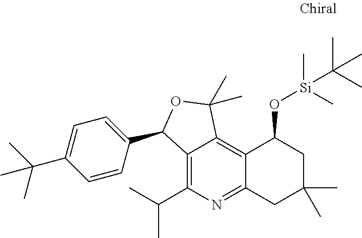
C12=C3C(=C(C(C)C)N=C1CC(C)(C)CC2O[Si](C)(C)C(C)(C)C)C(C1=CC=C(C(C)(C)C)C=C1)OC3(C)C
